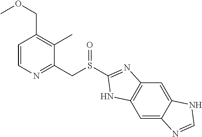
C1=CN=C(CS(C2=NC3=C(C=C4C(=C3)NC=N4)N2)=O)C(C)=C1COC
